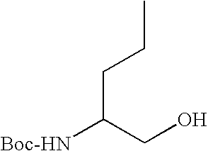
C(C(CO)[Boc-HN])CC
